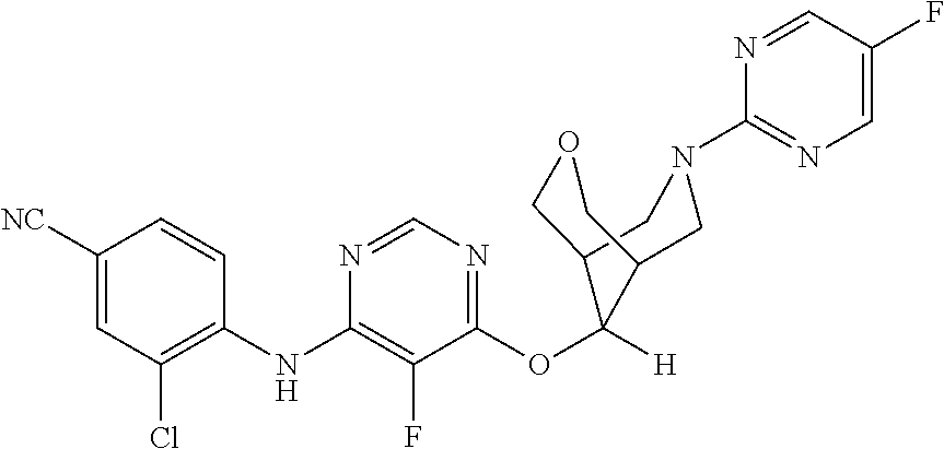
C1=CC(NC2=C(F)C(OC3([H])C4COCC3CN(C3=NC=C(F)C=N3)C4)=NC=N2)=C(Cl)C=C1[NC]
